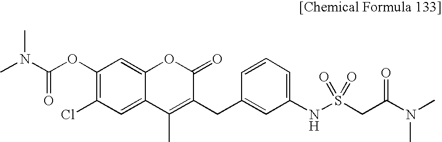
C1(OC(N(C)C)=O)=C(Cl)C=C2C(=C1)OC(=O)C(CC1=CC(NS(CC(N(C)C)=O)(=O)=O)=CC=C1)=C2C
